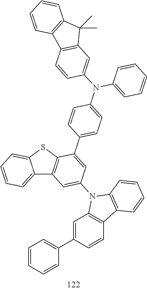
C12=CC=CC=C1SC1=C2C=C(N2C3=C(C=CC(C4=CC=CC=C4)=C3)C3=C2C=CC=C3)C=C1C1=CC=C(N(C2=CC=CC=C2)C2=CC3=C(C=C2)C2=C(C3(C)C)C=CC=C2)C=C1
